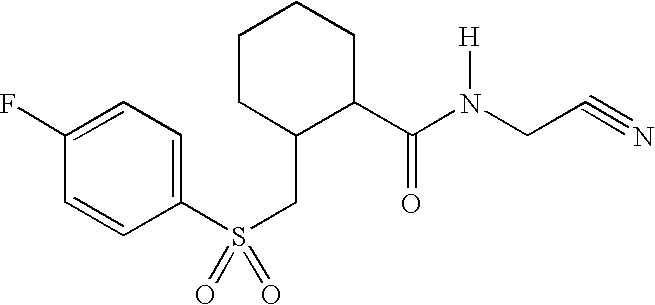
FC1=CC=C(S(CC2C(C(N(CC#N)[H])=O)CCCC2)(=O)=O)C=C1
